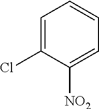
C1=C(Cl)C([NO2])=CC=C1
